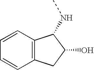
C12=C(C=CC=C1)C(NC)C(O)C2
